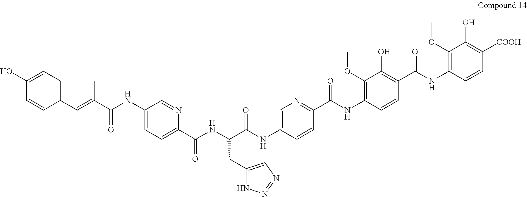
COC1=C(NC(C2=NC=C(NC(C(NC(C3=CC=C(NC(C(=CC4=CC=C(O)C=C4)C)=O)C=N3)=O)CC3=CN=NN3)=O)C=C2)=O)C=CC(C(NC2=C(OC)C(O)=C([COOH])C=C2)=O)=C1O
